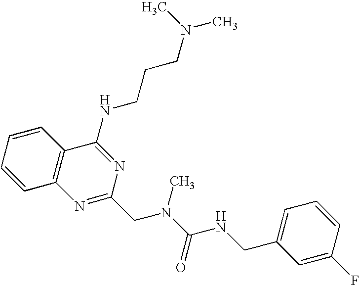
C1=CC2=C(C=C1)C(NCCCN(C)C)=NC(CN(C(=O)NCC1=CC=CC(F)=C1)C)=N2
